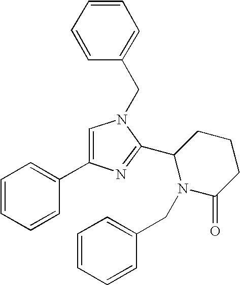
N1(CC2=CC=CC=C2)C=C(C2=CC=CC=C2)N=C1C1N(CC2=CC=CC=C2)C(=O)CCC1
